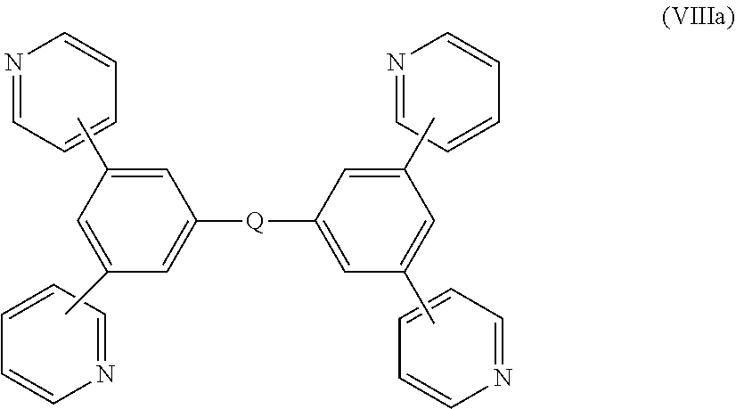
N1=CC=CC=C1.CC1=CC([Q]C2=CC(C)=CC(C)=C2)=CC(C)=C1.N1=CC=CC=C1.C1=CC=NC=C1.C1=CC=NC=C1
